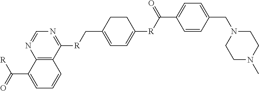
C12=C(C([R]CC3=CC=C([R]C(C4=CC=C(CN5CCN(C)CC5)C=C4)=O)CC3)=NC=N1)C=CC=C2C(=O)[R]
